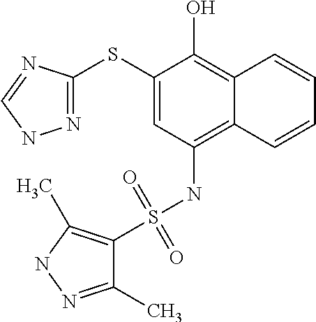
C1(SC2=NNC=N2)=CC(NS(=O)(=O)C2=C(C)NN=C2C)=C2C(=C1O)C=CC=C2
